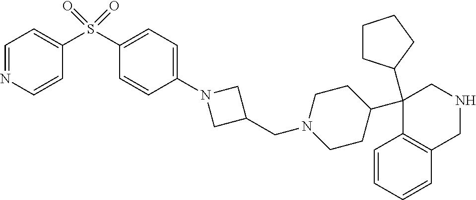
C1(C2(C3CCCC3)C3=C(C=CC=C3)CNC2)CCN(CC2CN(C3=CC=C(S(C4=CC=NC=C4)(=O)=O)C=C3)C2)CC1
